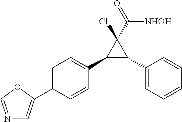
C1(C2C(C3=CC=C(C4=CN=CO4)C=C3)C2(Cl)C(=O)[NHOH])=CC=CC=C1
